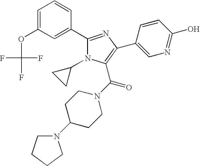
C1=C(OC(F)(F)F)C=C(C2=NC(C3=CN=C(O)C=C3)=C(C(N3CCC(N4CCCC4)CC3)=O)N2C2CC2)C=C1
